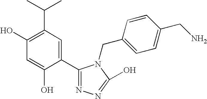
C1(O)=C(C(C)C)C=C(C2=NN=C(O)N2CC2=CC=C(CN)C=C2)C(O)=C1
